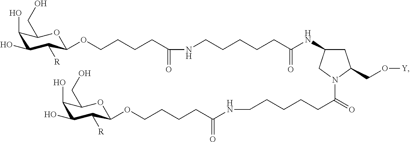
C1(O)C(O)C([R])C(OCCCCC(NCCCCCC(NC2CC(CO[Y])N(C(=O)CCCCCNC(CCCCOC3C([R])C(O)C(O)C(CO)O3)=O)C2)=O)=O)OC1CO
